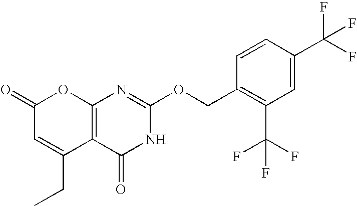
C12=C(C(=O)NC(OCC3=C(C(F)(F)F)C=C(C(F)(F)F)C=C3)=N1)C(CC)=CC(=O)O2
